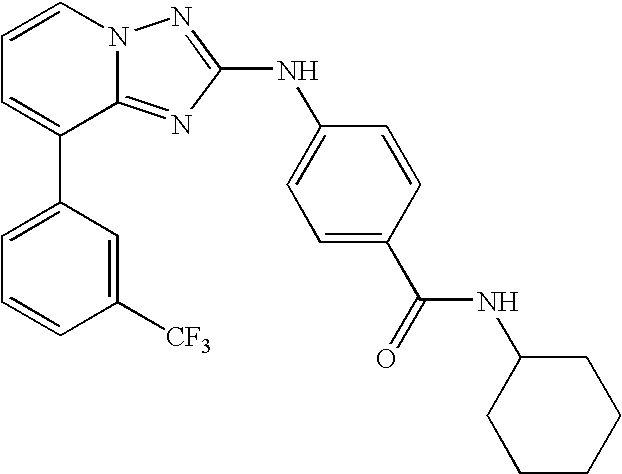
C1=C(C2=CC=CN3C2=NC(NC2=CC=C(C(=O)NC4CCCCC4)C=C2)=N3)C=C([CF3])C=C1
